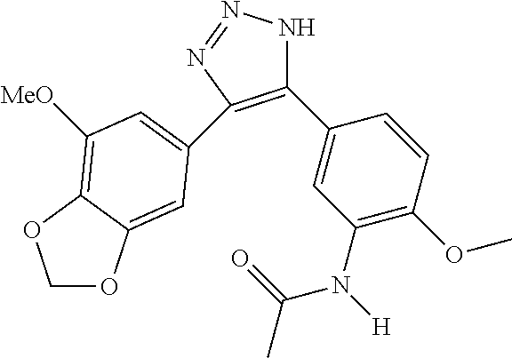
C1(C2=CC(N([H])C(=O)C)=C(OC)C=C2)=C(C2=CC([MeO])=C3C(=C2)OCO3)N=NN1
